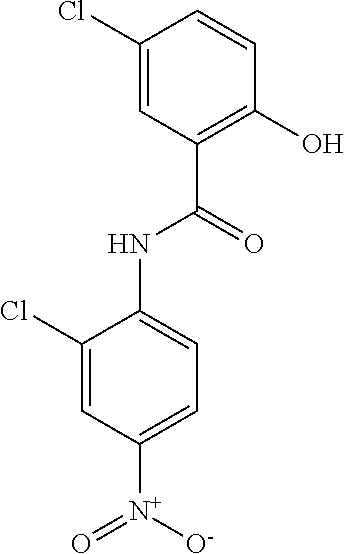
C1(Cl)=CC([N+]([O-])=O)=CC=C1NC(C1=C(O)C=CC(Cl)=C1)=O
